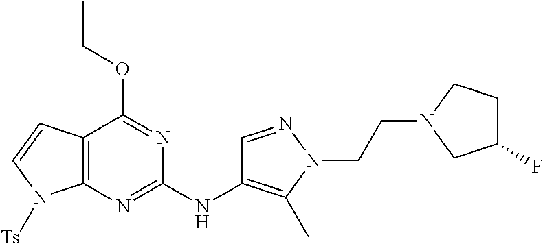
C12=C(N=C(NC3=C(C)N(CCN4CC(F)CC4)N=C3)N=C1OCC)N([Ts])C=C2
